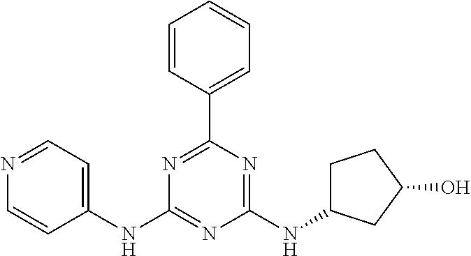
N1=CC=C(NC2=NC(NC3CCC(O)C3)=NC(C3=CC=CC=C3)=N2)C=C1
